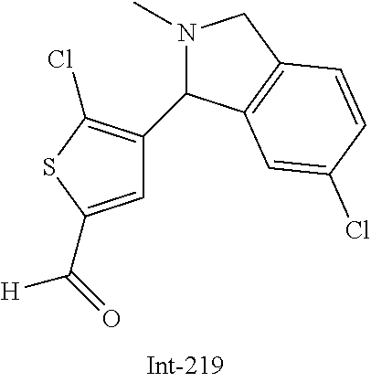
C1=C(C(=O)[H])SC(Cl)=C1C1N(C)CC2=C1C=C(Cl)C=C2
